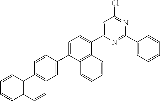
C1(C2=CC=CC=C2)=NC(C2=CC=C(C3=CC4=C(C5=C(C=CC=C5)C=C4)C=C3)C3=C2C=CC=C3)=CC(Cl)=N1
